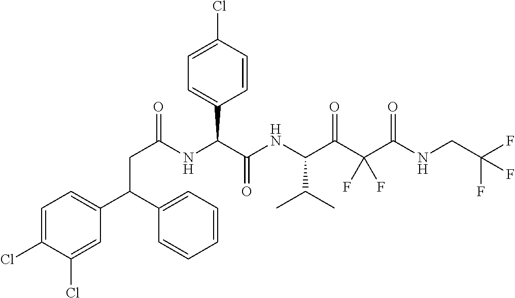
C(C(NC(C(NC(C(C(C(NCC(F)(F)F)=O)(F)F)=O)C(C)C)=O)C1=CC=C(Cl)C=C1)=O)C(C1=CC=C(Cl)C(Cl)=C1)C1=CC=CC=C1
